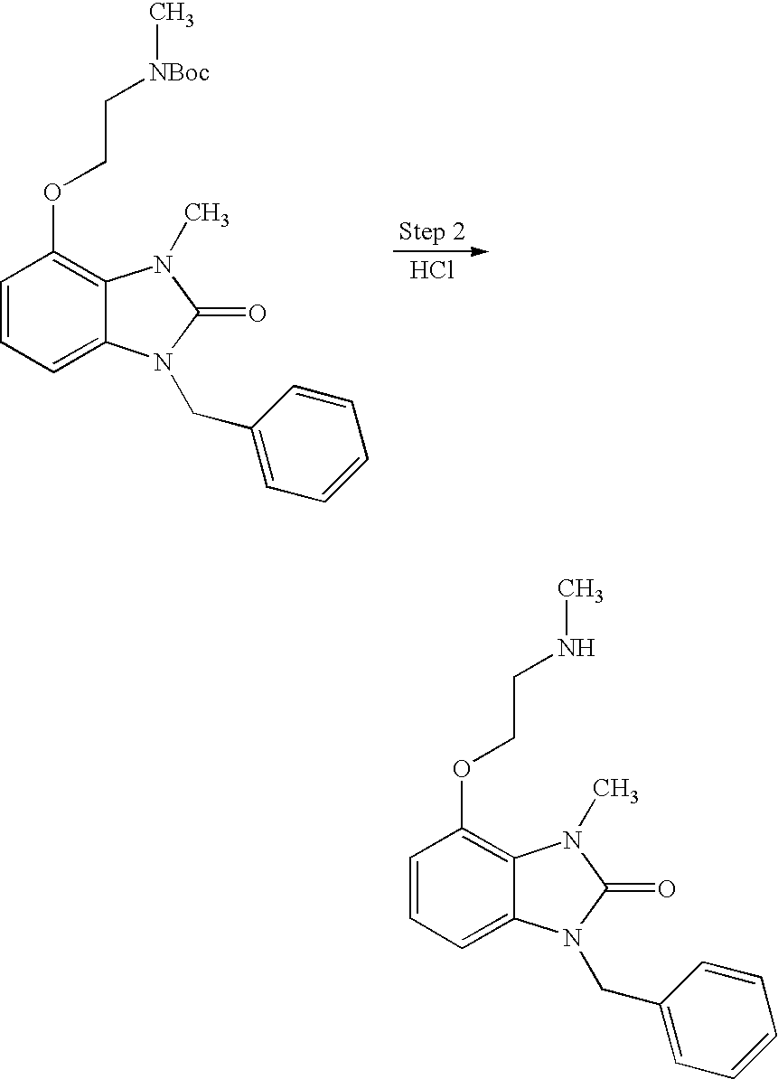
Cl.C1=CC=C2C(=C1OCC[NBoc]C)N(C)C(=O)N2CC1=CC=CC=C1.C1=CC=C2C(=C1OCCNC)N(C)C(=O)N2CC1=CC=CC=C1
